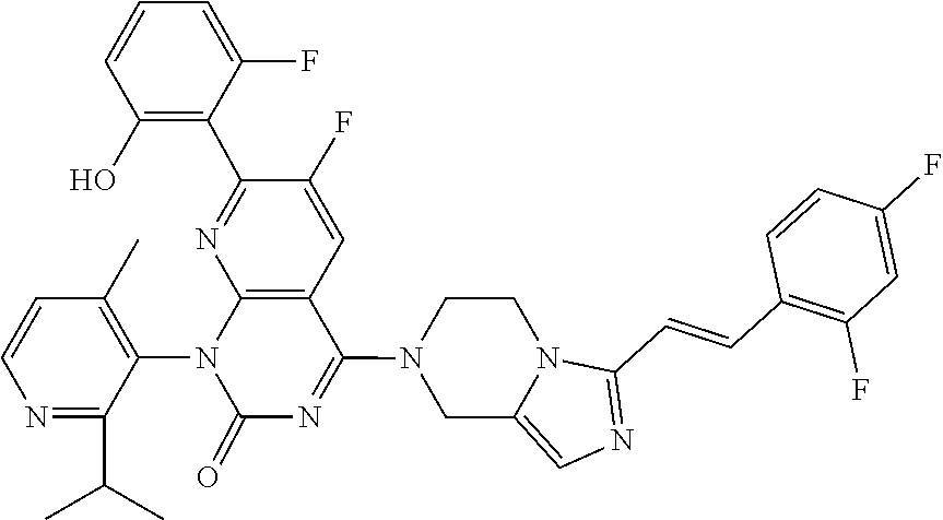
N12C(C=CC3=C(F)C=C(F)C=C3)=NC=C1CN(C1=NC(=O)N(C3=C(C)C=CN=C3C(C)C)C3=C1C=C(F)C(C1=C(O)C=CC=C1F)=N3)CC2
